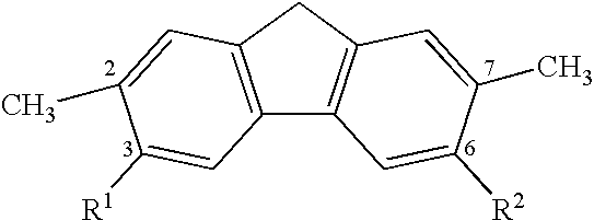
C12=C(CC3=C1C=C([R2])C(C)=C3)C=C(C)C([R1])=C2
